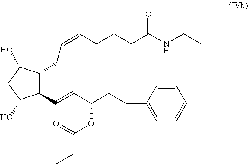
C1(CC=CCCCC(NCC)=O)C(C=CC(CCC2=CC=CC=C2)OC(=O)CC)C(O)CC1O
